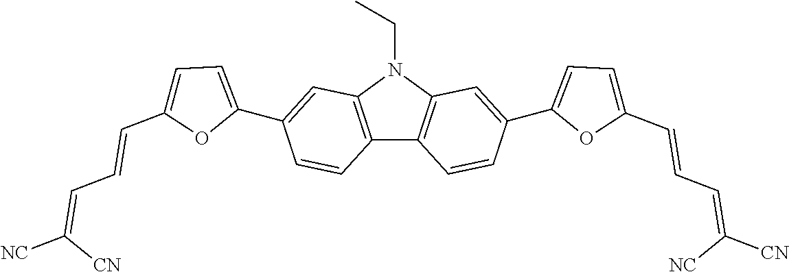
C12=C(N(CC)C3=C1C=CC(C1=CC=C(C=CC=C([CN])[NC])O1)=C3)C=C(C1=CC=C(C=CC=C([CN])[NC])O1)C=C2
